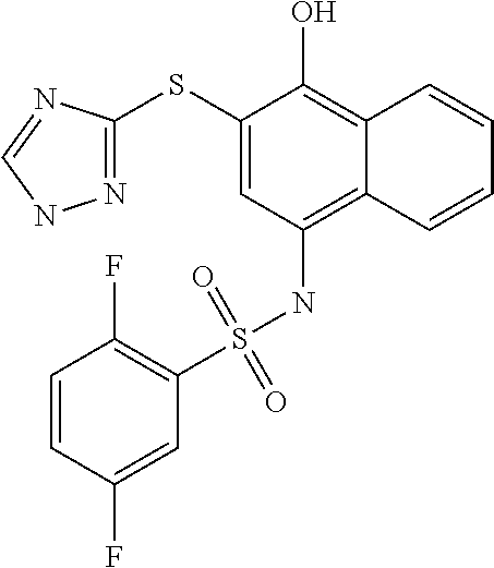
N1=C(SC2=CC(NS(C3=C(F)C=CC(F)=C3)(=O)=O)=C3C(=C2O)C=CC=C3)N=CN1
